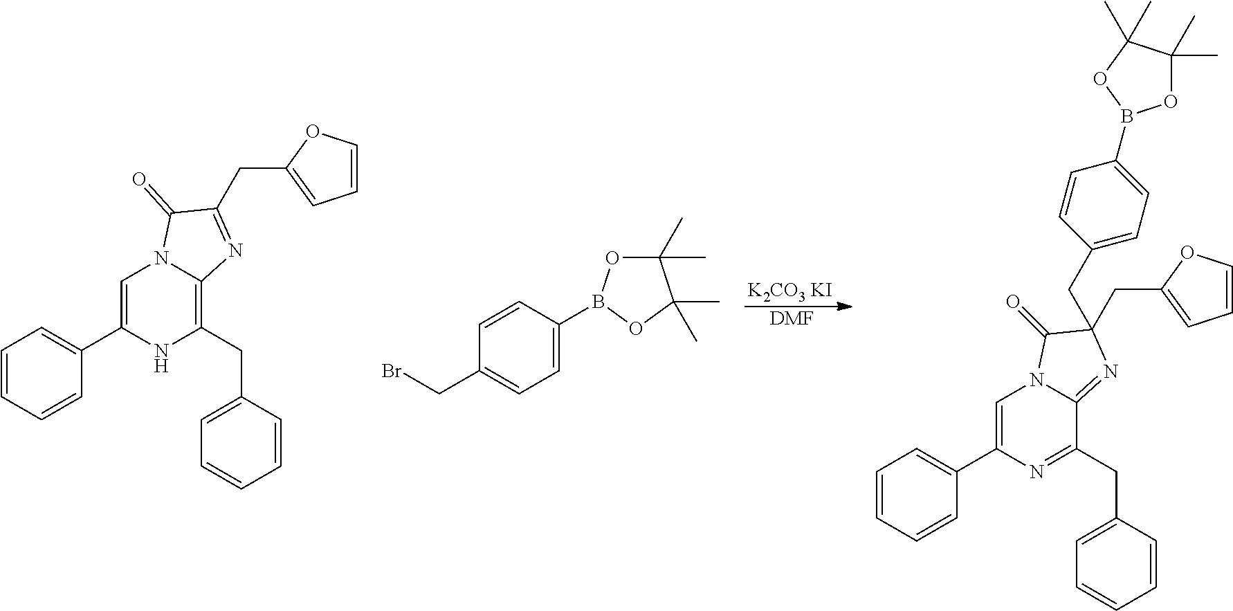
[K2CO3 KI].[DMF].C1=CC(B2OC(C)(C)C(C)(C)O2)=CC=C1CBr.C1=C(C2=CC=CC=C2)NC(CC2=CC=CC=C2)=C2N1C(=O)C(CC1=CC=CO1)=N2.C1=C(C2=CC=CC=C2)N=C(CC2=CC=CC=C2)C2=NC(CC3=CC=CO3)(CC3=CC=C(B4OC(C)(C)C(C)(C)O4)C=C3)C(=O)N12
